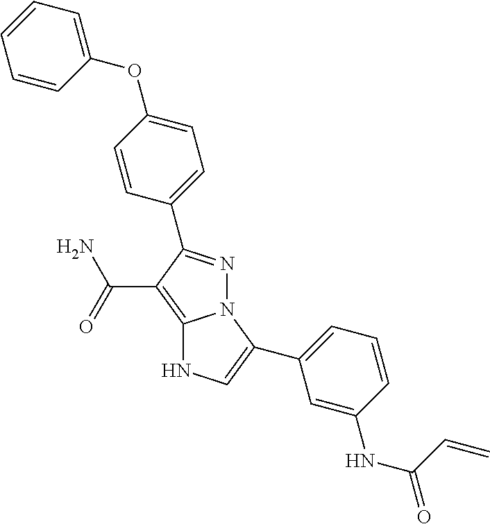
C1(C2=NN3C(=C2C(N)=O)NC=C3C2=CC=CC(NC(=O)C=C)=C2)=CC=C(OC2=CC=CC=C2)C=C1
